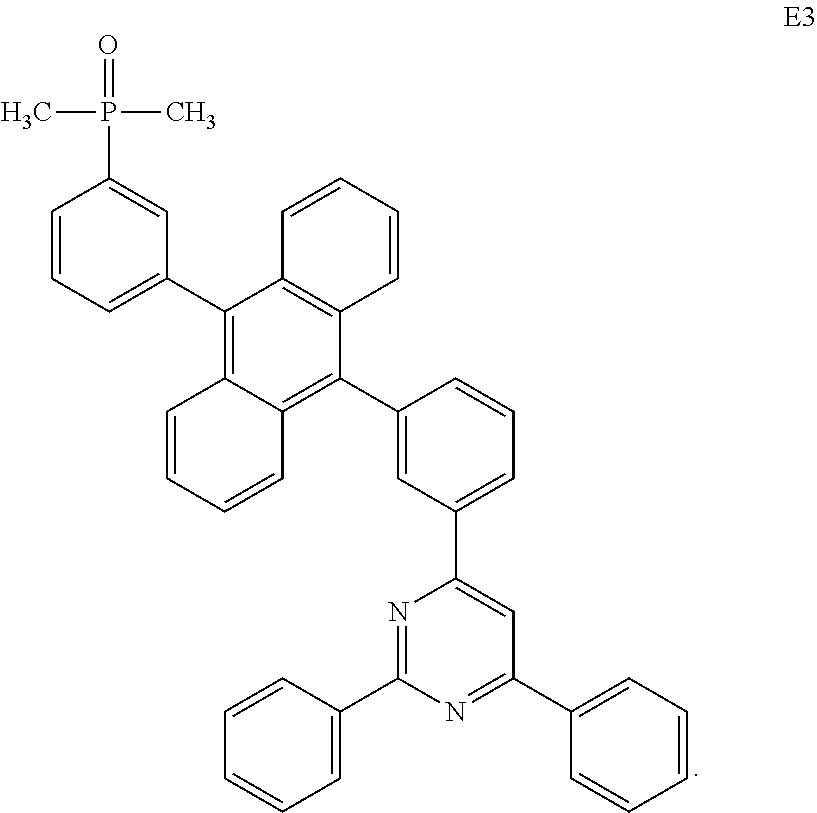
C1=CC=CC2=C1C(C1=CC=CC(P(=O)(C)C)=C1)=C1C(=C2C2=CC(C3=CC(C4=CC=CC=C4)=NC(C4=CC=CC=C4)=N3)=CC=C2)C=CC=C1
